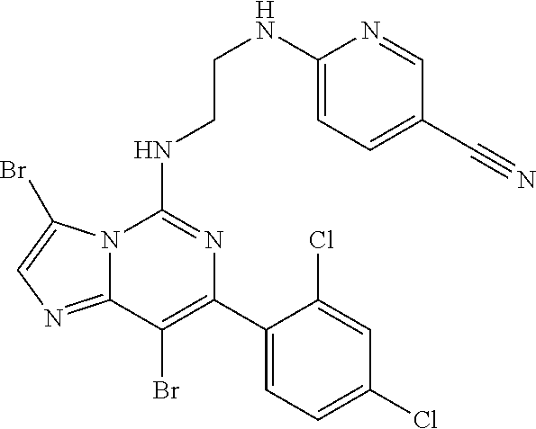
N12C(=NC=C1Br)C(Br)=C(C1=CC=C(Cl)C=C1Cl)N=C2NCCNC1=CC=C(C#N)C=N1
